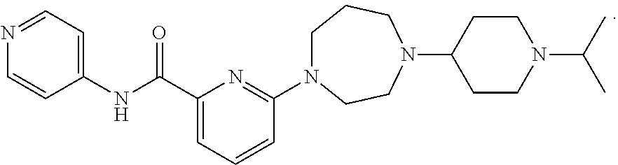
C1(NC(C2=CC=CC(N3CCCN(C4CCN(C(C)C)CC4)CC3)=N2)=O)=CC=NC=C1
